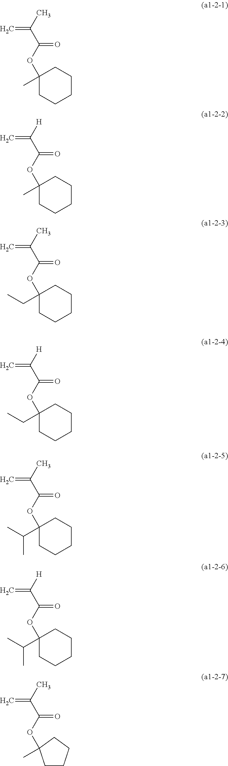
CC(C(OC1(C)CCCCC1)=O)=C.[H]C(C(OC1(C)CCCCC1)=O)=C.CC(C(OC1(CC)CCCCC1)=O)=C.[H]C(C(OC1(CC)CCCCC1)=O)=C.CC(C(OC1(C(C)C)CCCCC1)=O)=C.[H]C(C(OC1(C(C)C)CCCCC1)=O)=C.CC(C(OC1(C)CCCC1)=O)=C
